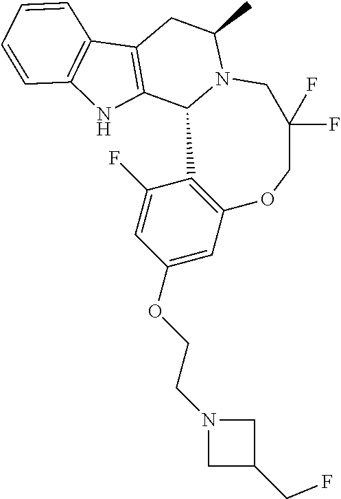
C12=C(C3N(C(C)C1)CC(F)(F)COC1=C3C(F)=CC(OCCN3CC(CF)C3)=C1)NC1=C2C=CC=C1
